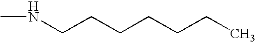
C(CNC)CCCCC
